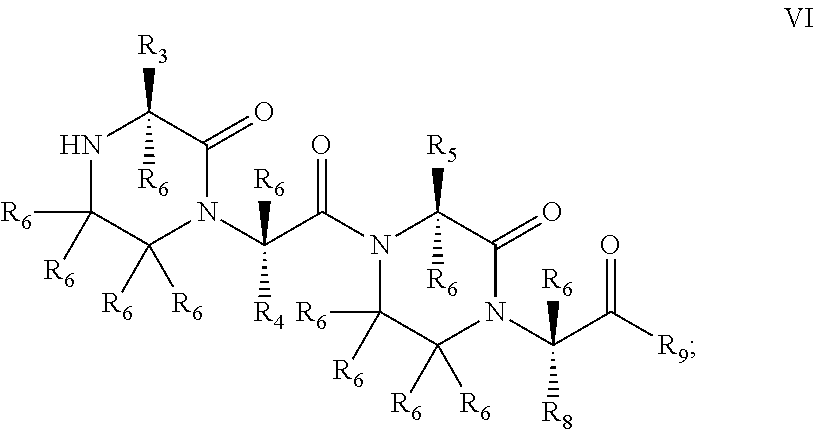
N1C([R6])([R6])C([R6])([R6])N(C(C(N2C([R6])([R6])C([R6])([R6])N(C(C([R9])=O)([R6])[R8])C(=O)C2([R5])[R6])=O)([R6])[R4])C(=O)C1([R3])[R6]
